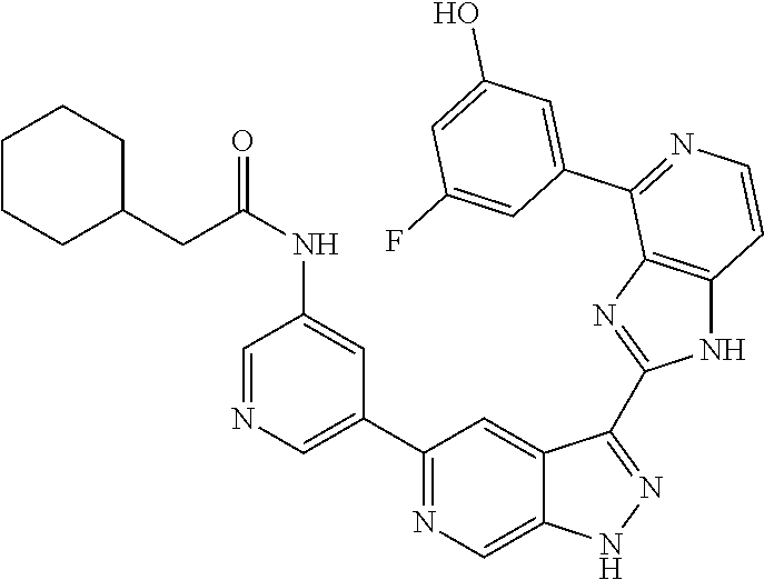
C1(C2=CN=CC(NC(CC3CCCCC3)=O)=C2)=NC=C2C(=C1)C(C1=NC3=C(N1)C=CN=C3C1=CC(O)=CC(F)=C1)=NN2
